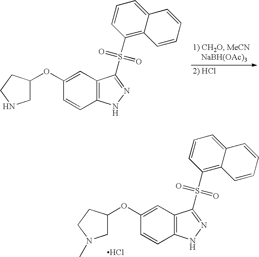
Cl.C1C(OC2=CC3=C(C=C2)NN=C3S(C2=C3C(=CC=C2)C=CC=C3)(=O)=O)CCN1C.C1C(OC2=CC3=C(C=C2)NN=C3S(C2=C3C(=CC=C2)C=CC=C3)(=O)=O)CCN1
